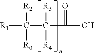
[R1]C(C(C(=O)O)([R3])[R4])([R2])[R0]
